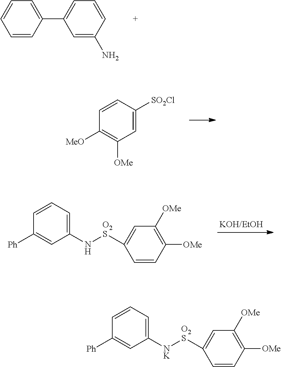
C1(C2=CC=CC(N)=C2)=CC=CC=C1.C1=CC([SO2Cl])=CC([OMe])=C1[MeO].C1=CC=C(N[O2S]C2=CC([OMe])=C([OMe])C=C2)C=C1[Ph].C1=CC=C([NK][O2S]C2=CC([OMe])=C([OMe])C=C2)C=C1[Ph]
